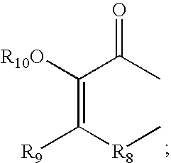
C(=C([R8]C)[R9])([R10O])C(C)=O
